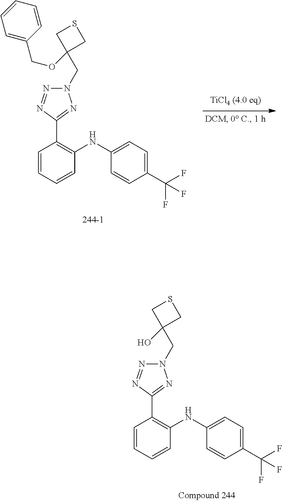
N1(CC2(OCC3=CC=CC=C3)CSC2)N=NC(C2=C(NC3=CC=C(C(F)(F)F)C=C3)C=CC=C2)=N1.N1(CC2(O)CSC2)N=NC(C2=C(NC3=CC=C(C(F)(F)F)C=C3)C=CC=C2)=N1
